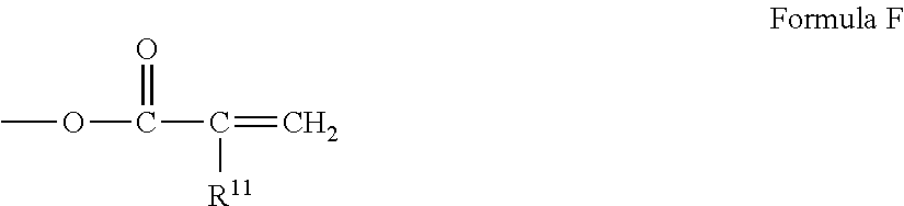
COC(=O)C(=C)[R11]
